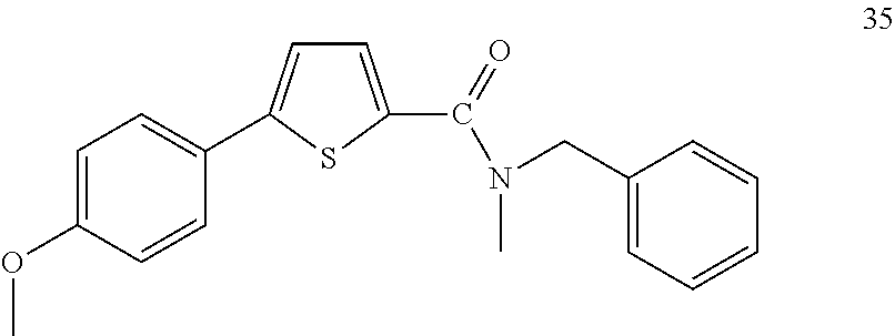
C1=C(OC)C=CC(C2=CC=C(C(=O)N(C)CC3=CC=CC=C3)S2)=C1
